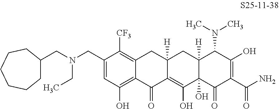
C1=C(CN(CC2CCCCCC2)CC)C([CF3])=C2C(=C1O)C(=O)C1=C(O)C3(O)C([H])(CC1([H])C2)C(N(C)C)C(O)=C(C(N)=O)C3=O
